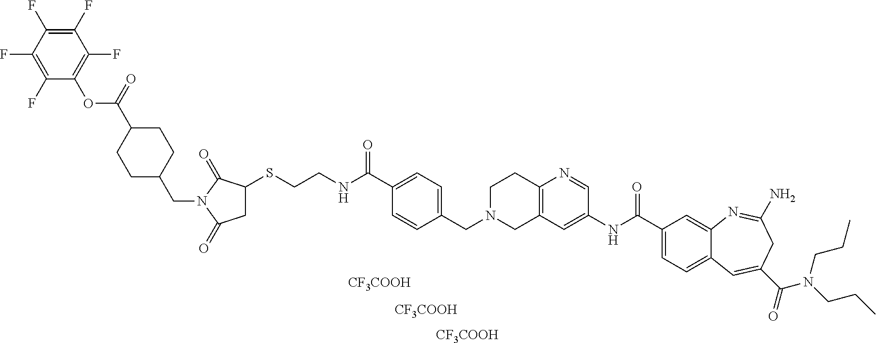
C1C2=C(CCN1CC1=CC=C(C(NCCSC3CC(=O)N(CC4CCC(C(OC5=C(F)C(F)=C(F)C(F)=C5F)=O)CC4)C3=O)=O)C=C1)N=CC(NC(C1=CC=C3C(=C1)N=C(N)CC(C(=O)N(CCC)CCC)=C3)=O)=C2.[CF3COOH].[CF3COOH].[CF3COOH]
